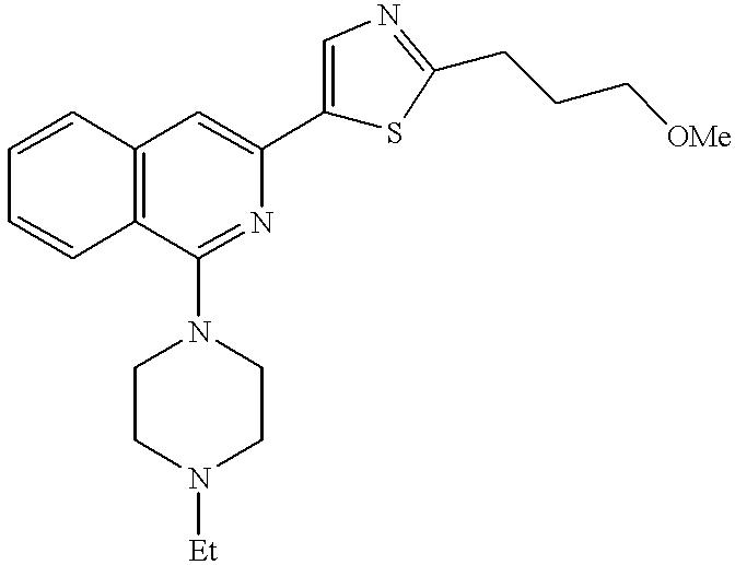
C12=C(C(N3CCN([Et])CC3)=NC(C3=CN=C(CCC[OMe])S3)=C1)C=CC=C2
